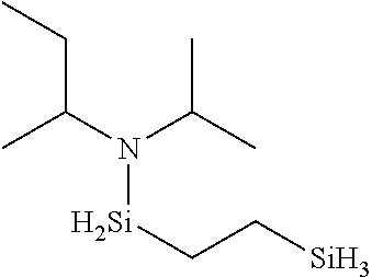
N([Si]CC[Si])(C(C)CC)C(C)C
